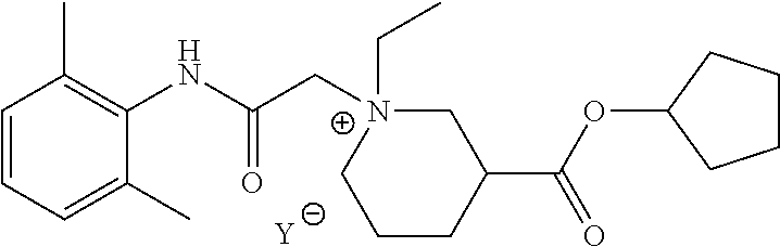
[Y].C1=CC=C(C)C(NC(C[N+]2(CC)CC(C(OC3CCCC3)=O)CCC2)=O)=C1C
